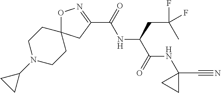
C1N(C2CC2)CCC2(C1)ON=C(C(=O)NC(CC(C)(F)F)C(NC1(C#N)CC1)=O)C2
